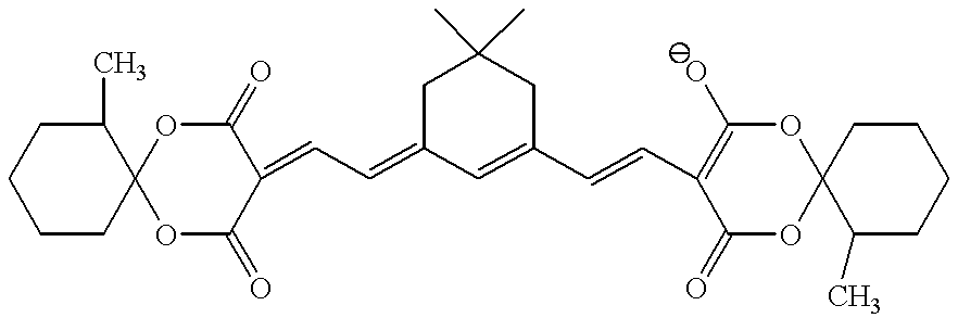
O1C(=O)C(=CC=C2C=C(C=CC3=C(O)OC4(OC3=O)C(C)CCCC4)CC(C)(C)C2)C(=O)OC12C(C)CCCC2
